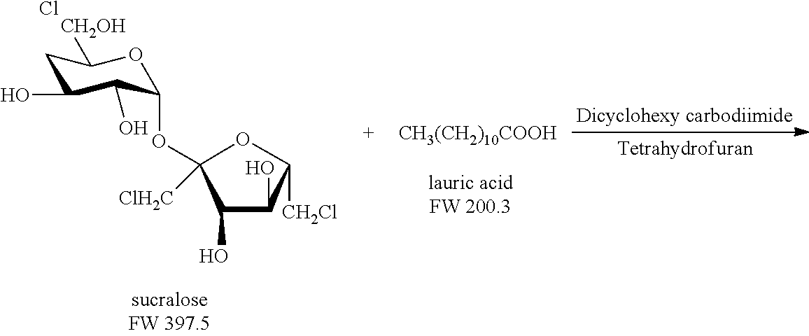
C1(O)C(O)C([CH2Cl])OC1(OC1C(O)C(O)CC([CH2OH])O1)[ClH2C].[CH3(CH2)10COOH].Cl
